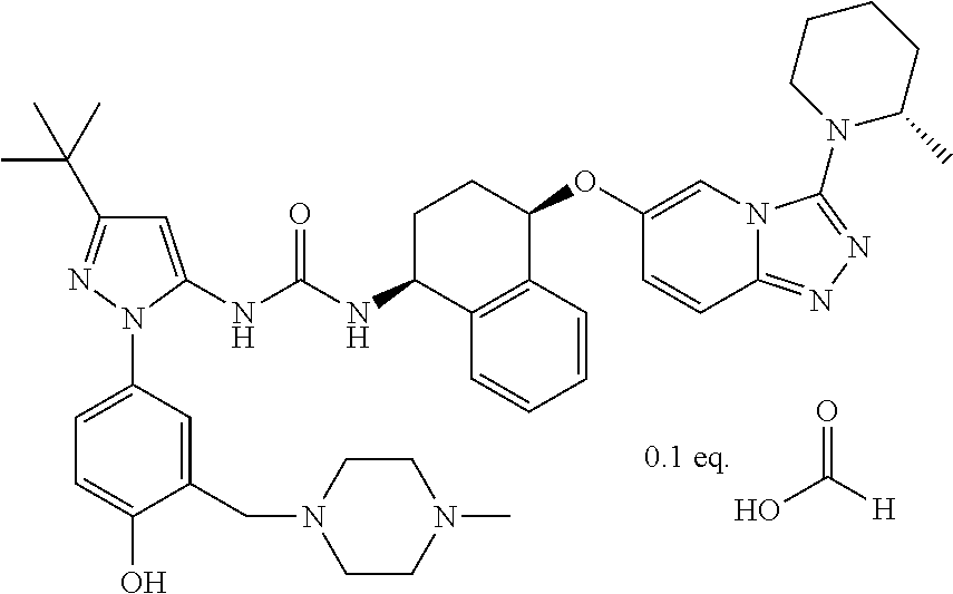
N(C(NC1C2=C(C(OC3=CN4C(=NN=C4N4C(C)CCCC4)C=C3)CC1)C=CC=C2)=O)C1=CC(C(C)(C)C)=NN1C1=CC=C(O)C(CN2CCN(C)CC2)=C1.OC([H])=O
